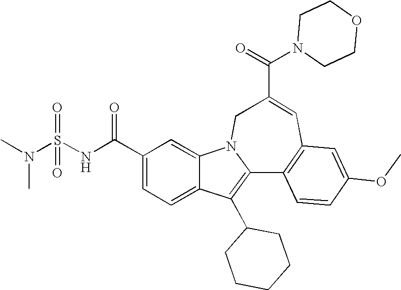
C1(C(NS(N(C)C)(=O)=O)=O)=CC=C2C(=C1)N1C(=C2C2CCCCC2)C2=C(C=C(C(=O)N3CCOCC3)C1)C=C(OC)C=C2
